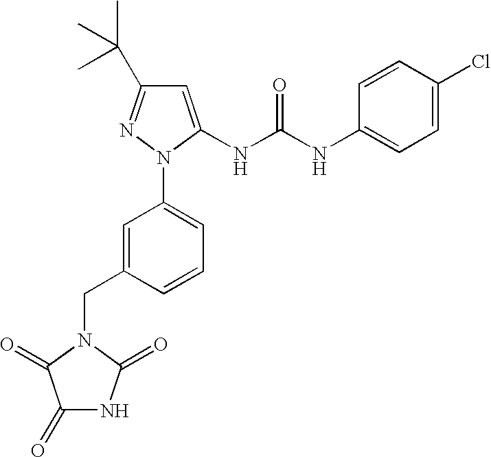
C1(C(C)(C)C)=NN(C2=CC=CC(CN3C(=O)NC(=O)C3=O)=C2)C(NC(NC2=CC=C(Cl)C=C2)=O)=C1
